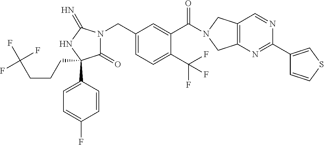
C(C1=CC=C(C(F)(F)F)C(C(=O)N2CC3=C(C2)N=C(C2=CSC=C2)N=C3)=C1)N1C(=O)C(C2=CC=C(F)C=C2)(CCCC(F)(F)F)NC1=N
